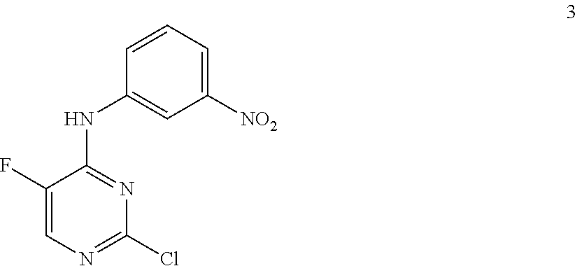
ClC1=NC=C(F)C(NC2=CC([NO2])=CC=C2)=N1
